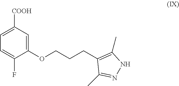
C1=C(F)C(OCCCC2=C(C)NN=C2C)=CC([COOH])=C1
